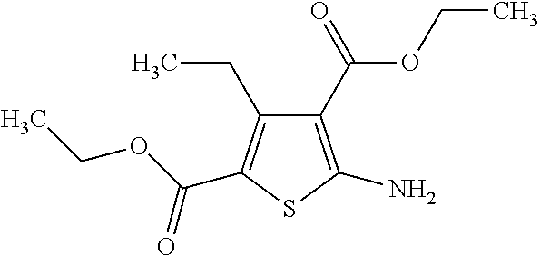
C1(C(OCC)=O)=C(N)SC(C(OCC)=O)=C1CC
